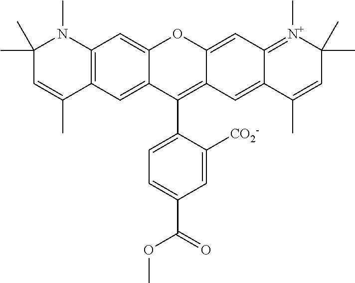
C1(C)(C)C=C(C)C2=C(N1C)C=C1C(=C2)C(C2=CC=C(C(=O)OC)C=C2[CO2-])=C2C(=CC3=[N+](C)C(C)(C)C=C(C)C3=C2)O1
